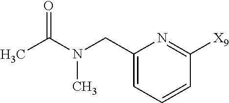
C1=CC=C(CN(C(C)=O)C)N=C1[X9]
